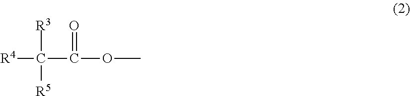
[R4]C([R5])([R3])C(OC)=O
